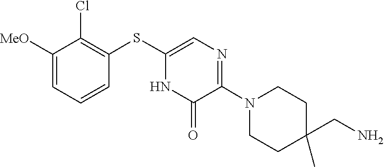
C1C(C)(CN)CCN(C2=NC=C(SC3=C(Cl)C([MeO])=CC=C3)NC2=O)C1
